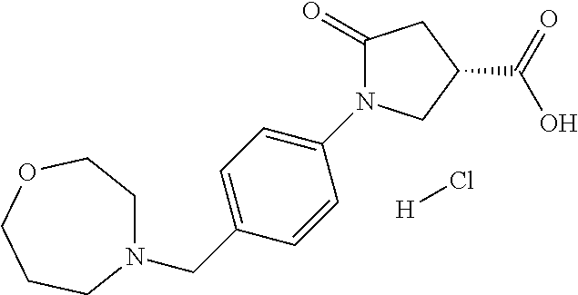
N1(CC2=CC=C(N3C(=O)CC(C(=O)O)C3)C=C2)CCOCCC1.[H]Cl
